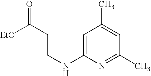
[EtO]C(CCNC1=CC(C)=CC(C)=N1)=O
